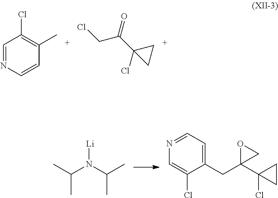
C1=NC=CC(C)=C1Cl.ClCC(C1(Cl)CC1)=O.CC(N([Li])C(C)C)C.C1(CC2(C3(Cl)CC3)OC2)=CC=NC=C1Cl
